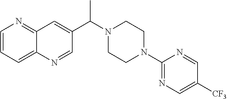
C12=NC=CC=C1N=CC(C(N1CCN(C3=NC=C([CF3])C=N3)CC1)C)=C2
